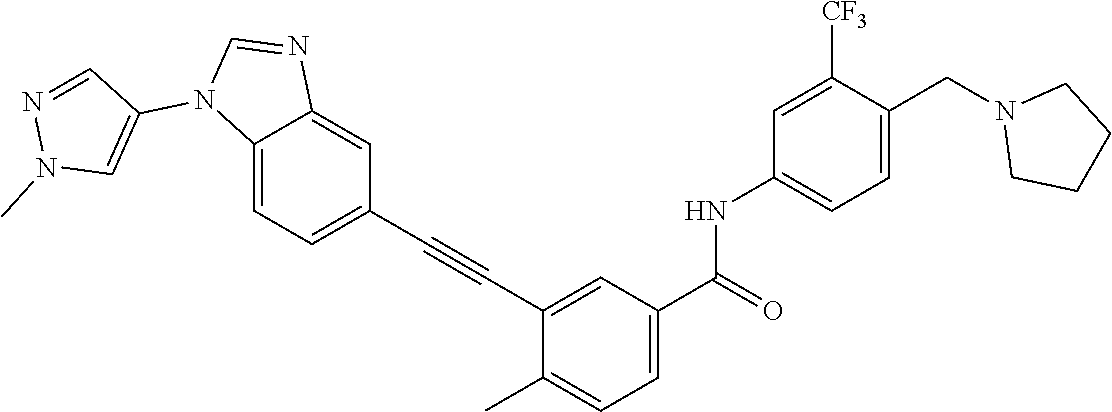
C(C1=CC=C(C)C(C#CC2=CC=C3C(=C2)N=CN3C2=CN(C)N=C2)=C1)(=O)NC1=CC=C(CN2CCCC2)C([CF3])=C1
